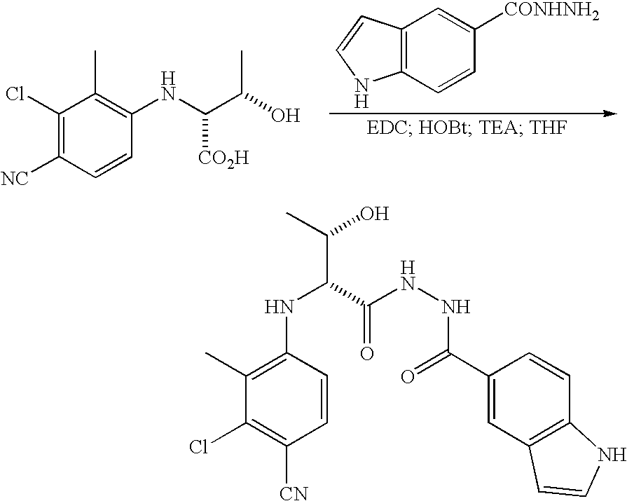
C1(Cl)=C([NC])C=CC(NC(C(C)O)[CO2H])=C1C.C12=C(C=CC([CONHNH2])=C1)NC=C2.C1(Cl)=C([CN])C=CC(NC(C(NNC(C2=CC3=C(C=C2)NC=C3)=O)=O)C(O)C)=C1C
